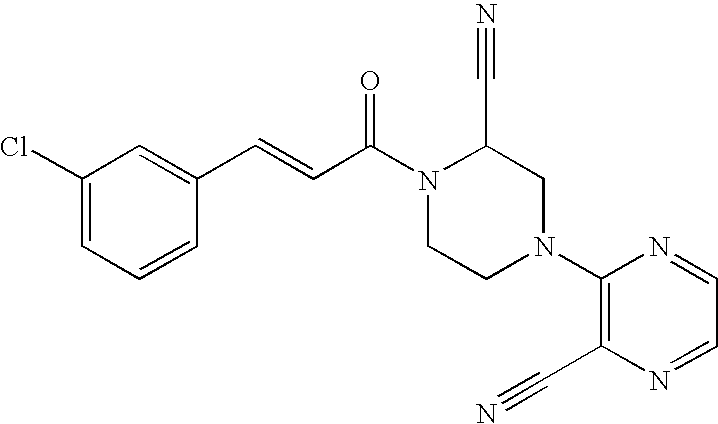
C1(Cl)=CC=CC(C=CC(N2CCN(C3=C(C#N)N=CC=N3)CC2C#N)=O)=C1
